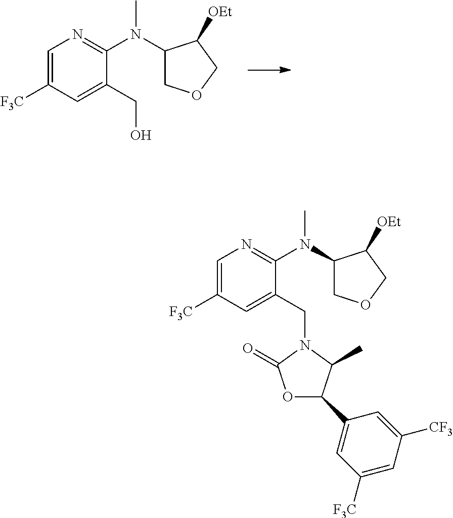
C1=C([F3C])C=C(CO)C(N(C2COCC2[OEt])C)=N1.C1=C([F3C])C=C(CN2C(=O)OC(C3=CC([F3C])=CC([CF3])=C3)C2C)C(N(C2COCC2[OEt])C)=N1
